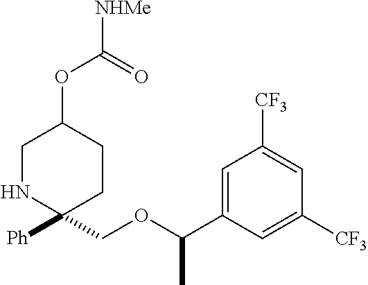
C1NC([Ph])(COC(C2=CC([CF3])=CC([CF3])=C2)C)CCC1OC([NHMe])=O
